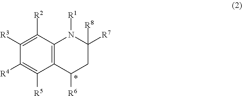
C1([R3])=C([R2])C2=C(C([R5])=C1[R4])C([R6])CC([R7])([R8])N2[R1]
